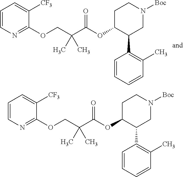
C1C(OC(C(COC2=NC=CC=C2[CF3])(C)C)=O)C(C2=C(C)C=CC=C2)CN([Boc])C1.C1C(OC(C(COC2=NC=CC=C2[CF3])(C)C)=O)C(C2=C(C)C=CC=C2)CN([Boc])C1
